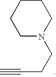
C#CCCN1CCCCC1
